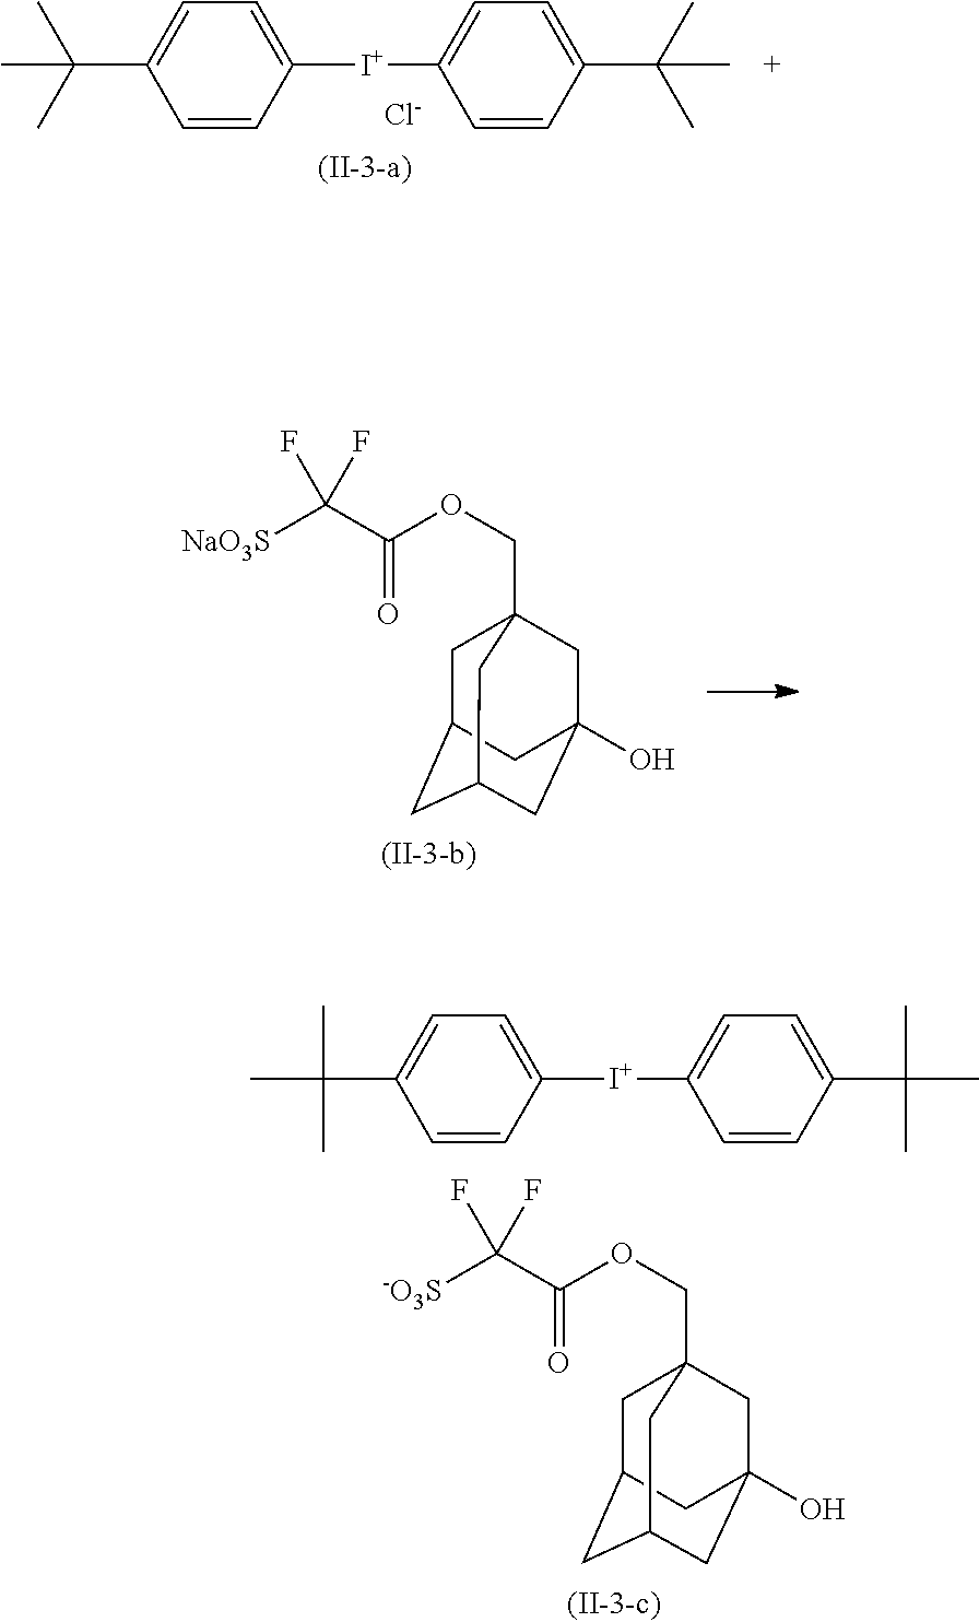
C1C2CC3CC(O)(CC1(COC(=O)C([NaO3S])(F)F)C3)C2.C1=CC([I+]C2=CC=C(C(C)(C)C)C=C2)=CC=C1C(C)(C)C.[Cl-].C1=CC([I+]C2=CC=C(C(C)(C)C)C=C2)=CC=C1C(C)(C)C.C1C2CC3CC(O)(CC1(COC(=O)C([-O3S])(F)F)C3)C2
